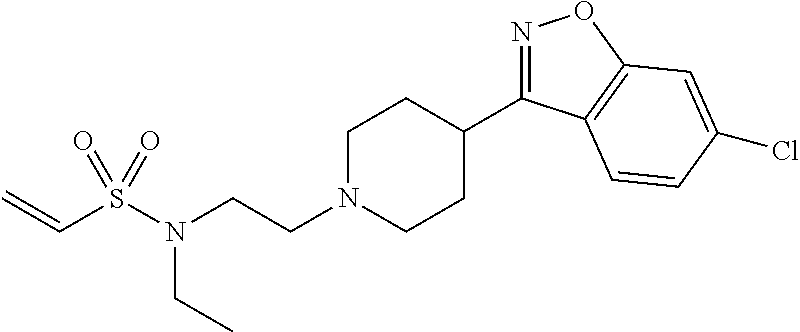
N1=C(C2CCN(CCN(CC)S(C=C)(=O)=O)CC2)C2=C(O1)C=C(Cl)C=C2
